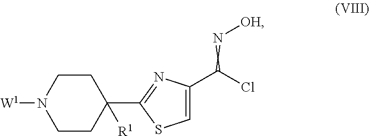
C1=C(C(Cl)=N[OH])N=C(C2([R1])CCN([W1])CC2)S1
